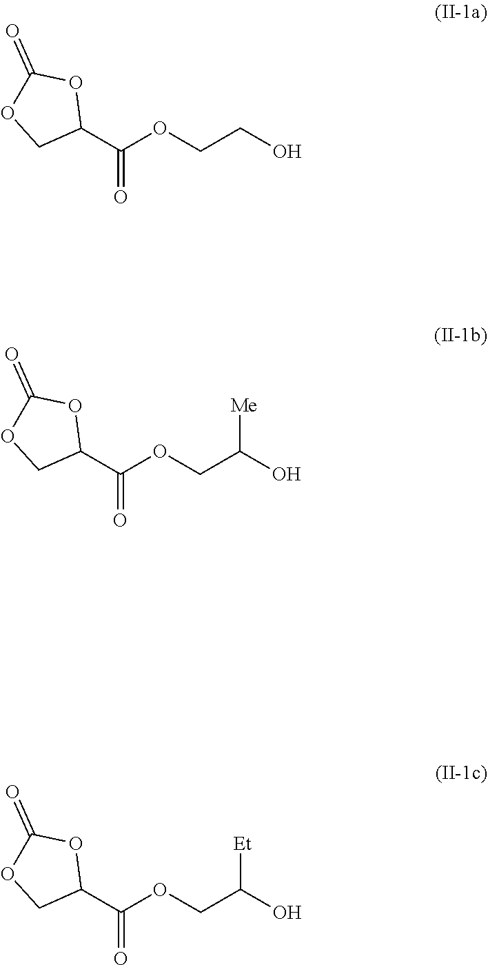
C1(C(OCCO)=O)OC(=O)OC1.C1(C(OCC(O)[Me])=O)OC(=O)OC1.C1(C(OCC(O)[Et])=O)OC(=O)OC1
